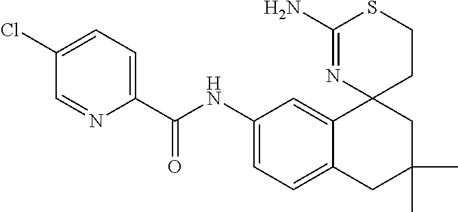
C1(NC(C2=CC=C(Cl)C=N2)=O)=CC=C2C(=C1)C1(CC(C)(C)C2)CCSC(N)=N1
